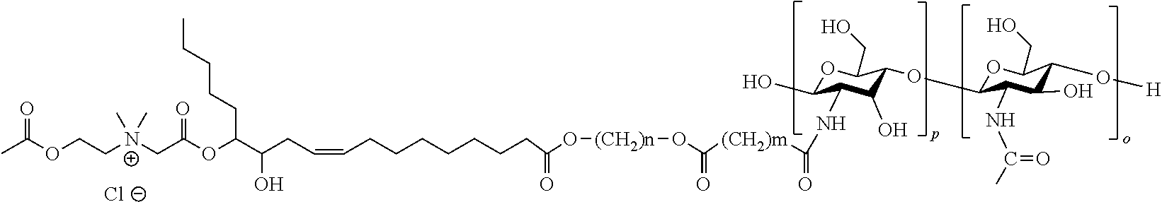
CC(OCC[N+](CC(OC(C(CC=CCCCCCCCC(O[(CH2)n]OC([(CH2)m]C(=O)NC1C(O)OC(CO)C(OC2OC(CO)C(O[H])C(O)C2NC(C)=O)C1O)=O)=O)O)CCCCC)=O)(C)C)=O.[Cl-]
